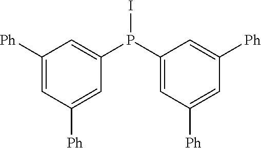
C1([Ph])=CC([Ph])=CC(P(C2=CC([Ph])=CC([Ph])=C2)I)=C1
